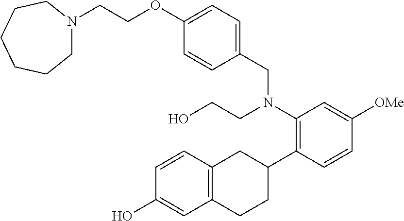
C1(C2CC3=C(CC2)C=C(O)C=C3)=C(N(CCO)CC2=CC=C(OCCN3CCCCCC3)C=C2)C=C([OMe])C=C1
